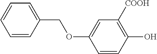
C1=CC(COC2=CC([COOH])=C(O)C=C2)=CC=C1
